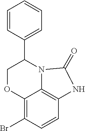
C1=CC(C2COC3=C(Br)C=CC4=C3N2C(=O)N4)=CC=C1
